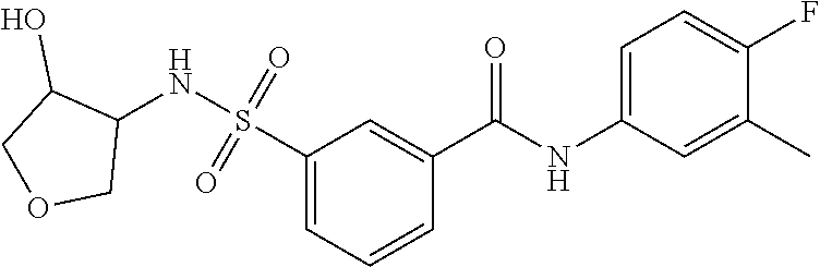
C1(S(=O)(=O)NC2C(O)COC2)=CC=CC(C(NC2=CC=C(F)C(C)=C2)=O)=C1
